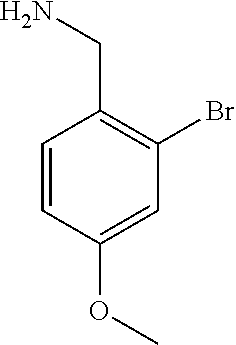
C1=CC(OC)=CC(Br)=C1CN
